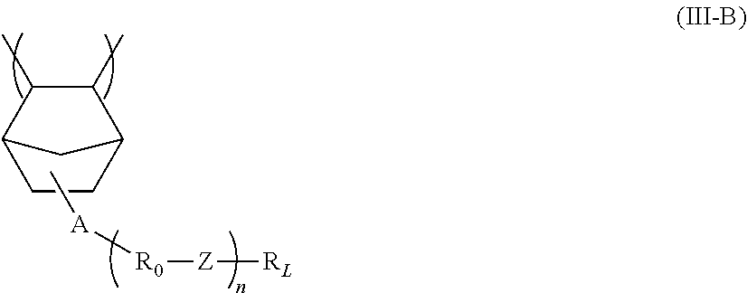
C1CC2C(C)C(C)C1C2.C[A][R0][Z][RL]
